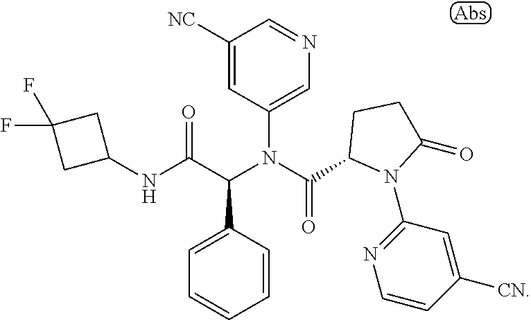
C1=CC(C(C(NC2CC(F)(F)C2)=O)N(C(=O)C2N(C3=NC=CC([CN])=C3)C(=O)CC2)C2=CN=CC([NC])=C2)=CC=C1
